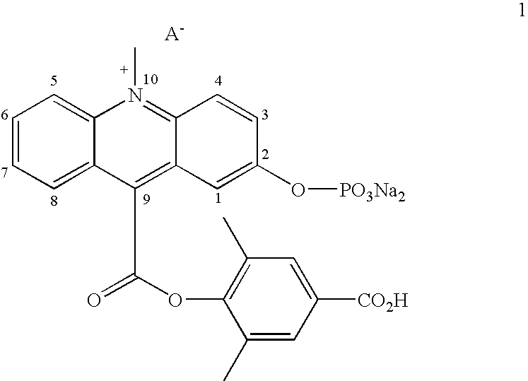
C1=CC=C2C(=C1)N(C)=C1C(=C2C(OC2=C(C)C=C([CO2H])C=C2C)=O)C=C(O[PO3Na2])C=C1.[A-]
